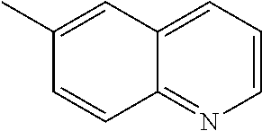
C12=CC=CN=C1C=CC(C)=C2
